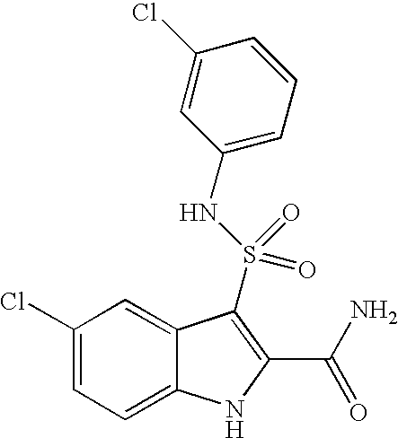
C1(Cl)=CC=C2C(=C1)C(S(NC1=CC=CC(Cl)=C1)(=O)=O)=C(C(N)=O)N2
